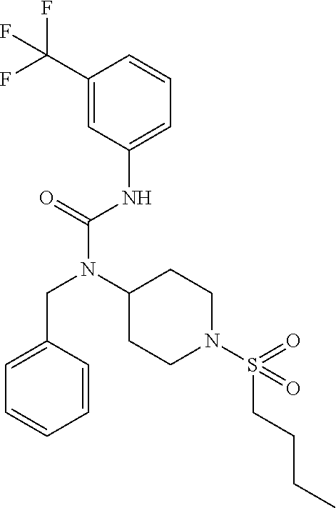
C1=C(CN(C(NC2=CC=CC(C(F)(F)F)=C2)=O)C2CCN(S(CCCC)(=O)=O)CC2)C=CC=C1
